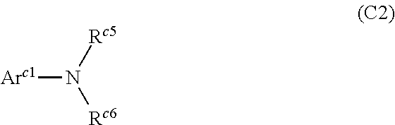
[Arc1]N([Rc6])[Rc5]
